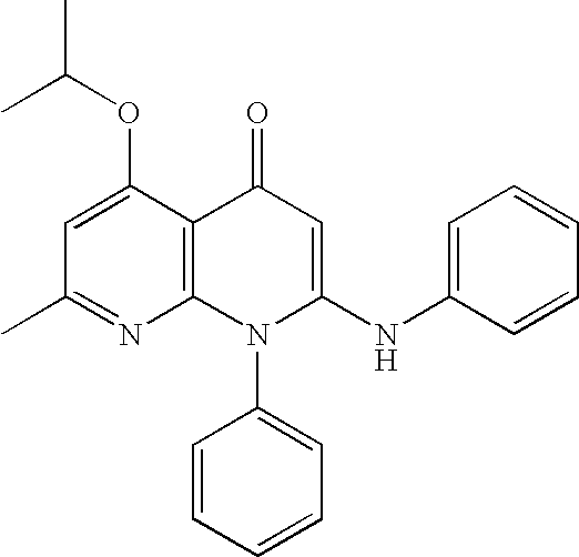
C1(C)=NC2=C(C(OC(C)C)=C1)C(=O)C=C(NC1=CC=CC=C1)N2C1=CC=CC=C1
